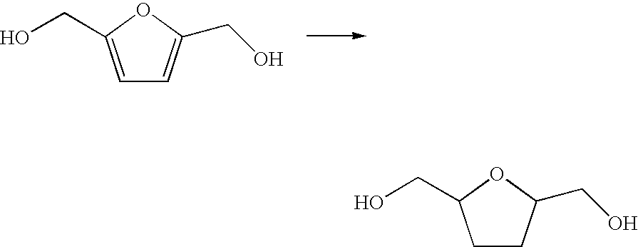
C1=C(CO)OC(CO)=C1.C1CC(CO)OC1CO
